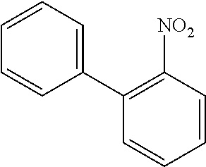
C1(C2=C([NO2])C=CC=C2)=CC=CC=C1
